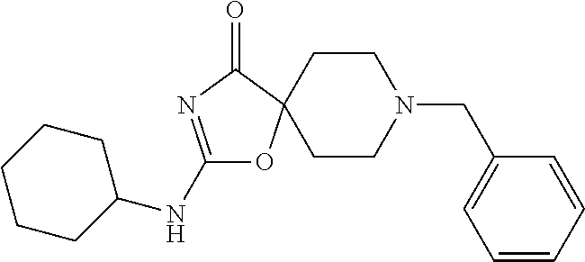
C1(NC2CCCCC2)=NC(=O)C2(O1)CCN(CC1=CC=CC=C1)CC2
